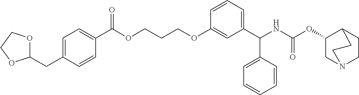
C1(C(OCCCOC2=CC(C(NC(OC3CN4CCC3CC4)=O)C3=CC=CC=C3)=CC=C2)=O)=CC=C(CC2OCCO2)C=C1
